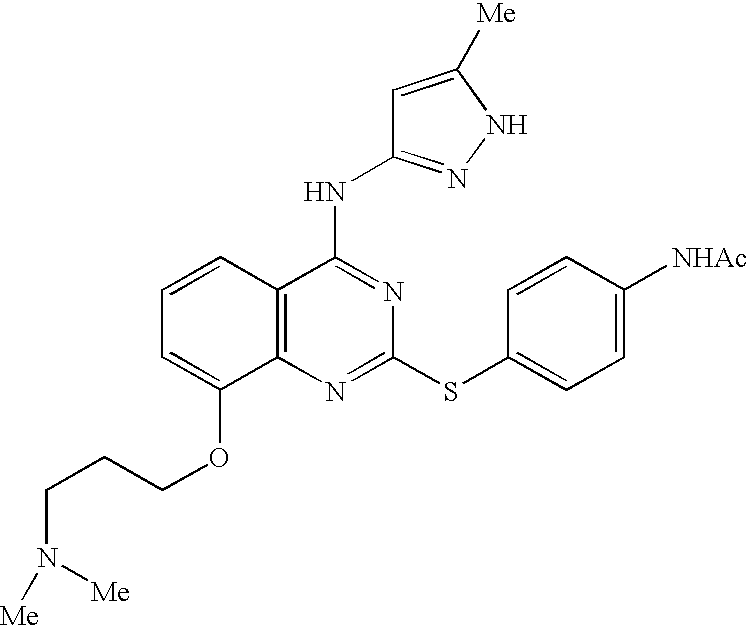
C1=CC2=C(C(OCCCN([Me])[Me])=C1)N=C(SC1=CC=C([NHAc])C=C1)N=C2NC1=NNC([Me])=C1
